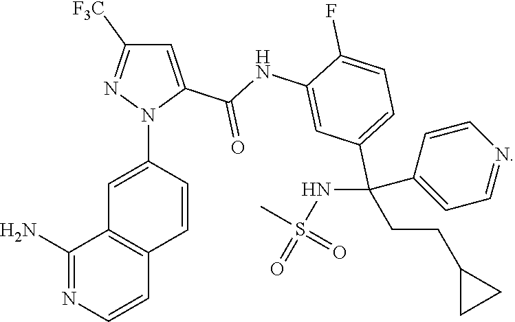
C1=C(C(NC2=CC(C(C3=CC=NC=C3)(NS(C)(=O)=O)CCC3CC3)=CC=C2F)=O)N(C2=CC3=C(C=C2)C=CN=C3N)N=C1[F3C]
